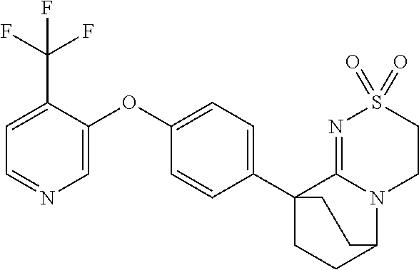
C1=C(C(F)(F)F)C(OC2=CC=C(C34CCC(N5C3=NS(=O)(=O)CC5)CC4)C=C2)=CN=C1
